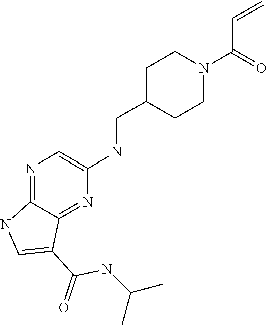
CC(C)NC(C1=CNC2=NC=C(NCC3CCN(C(C=C)=O)CC3)N=C12)=O
